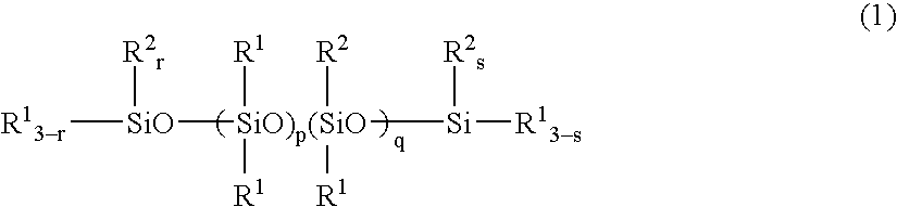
[R13r][SiO]([SiO)p(SiO]([R1])([R1])([Si]([R13s])[R2s])([R2])[R1])[R2r]
